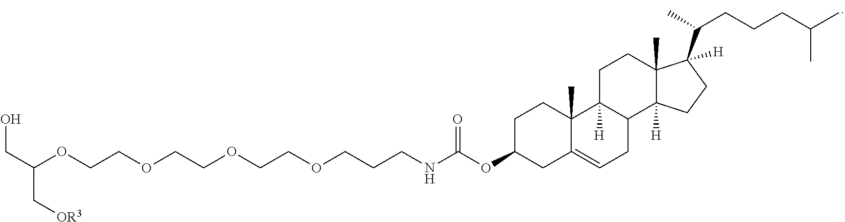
C1C(OC(NCCCOCCOCCOCCOC(CO)C[OR3])=O)CC2=CCC3C([H])(C2(C)C1)CCC1(C)C3([H])CCC1(C(C)CCCC(C)C)[H]
